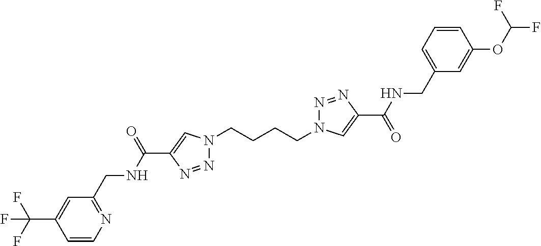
N1(CCCCN2N=NC(C(=O)NCC3=CC=CC(OC(F)F)=C3)=C2)N=NC(C(NCC2=NC=CC(C(F)(F)F)=C2)=O)=C1
